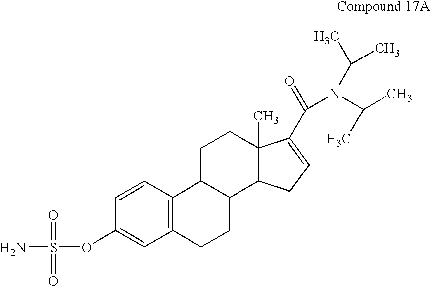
NS(OC1=CC2=C(C=C1)C1C(CC2)C2C(C)(CC1)C(C(=O)N(C(C)C)C(C)C)=CC2)(=O)=O
